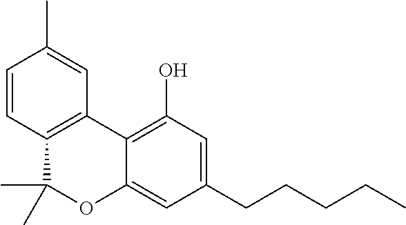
C12=C(C3=C(O)C=C(CCCCC)C=C3OC1(C)C)C=C(C)C=C2
